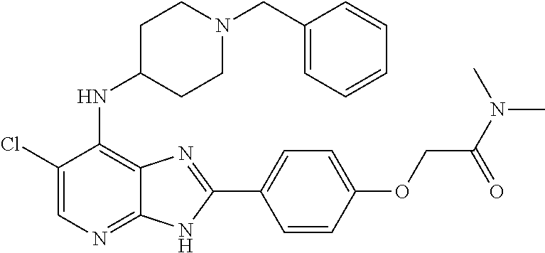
C1(Cl)=CN=C2C(=C1NC1CCN(CC3=CC=CC=C3)CC1)N=C(C1=CC=C(OCC(N(C)C)=O)C=C1)N2
